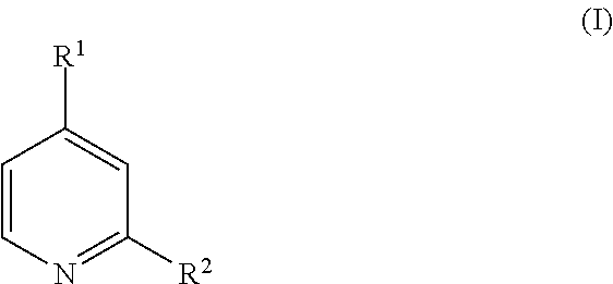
C1=CN=C([R2])C=C1[R1]
